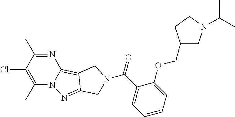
C1(C)=C(Cl)C(C)=NC2=C3C(=NN12)CN(C(C1=CC=CC=C1OCC1CN(C(C)C)CC1)=O)C3
